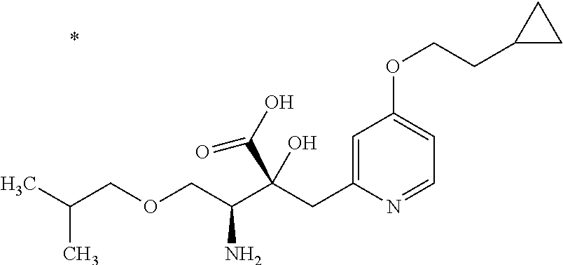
C1=NC(CC(C(COCC(C)C)N)(C(O)=O)O)=CC(OCCC2CC2)=C1
